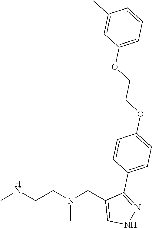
CNCCN(CC1=CNN=C1C1=CC=C(OCCOC2=CC=CC(C)=C2)C=C1)C
